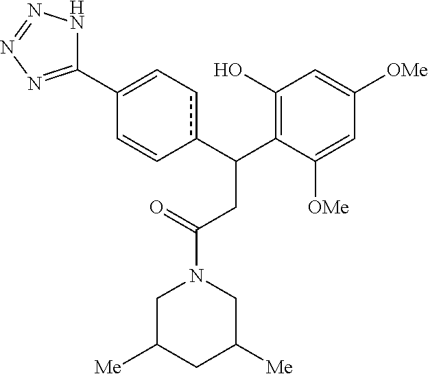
c1(C(C2=C(O)C=C([OMe])C=C2[OMe])CC(N2CC([Me])CC([Me])C2)=O)cC=C(C2=NN=NN2)C=C1
